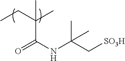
CCC(C)(C(NC(C[SO3H])(C)C)=O)C
